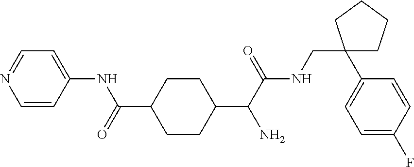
C1=CC(NC(=O)C2CCC(C(C(NCC3(C4=CC=C(F)C=C4)CCCC3)=O)N)CC2)=CC=N1
